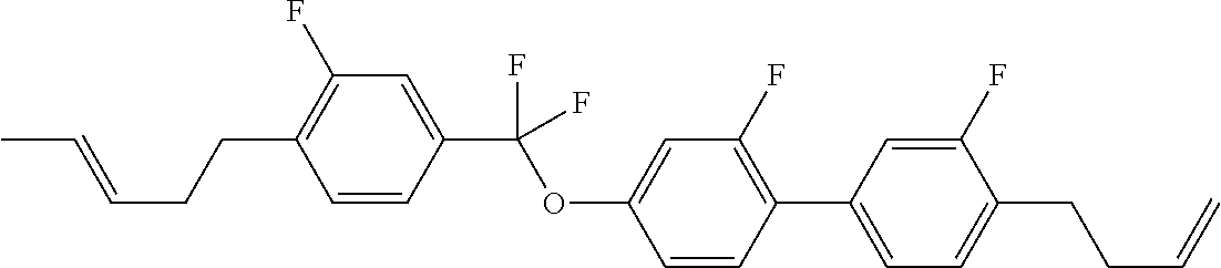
C1=CC(C(OC2=CC(F)=C(C3=CC=C(CCC=C)C(F)=C3)C=C2)(F)F)=CC(F)=C1CCC=CC
